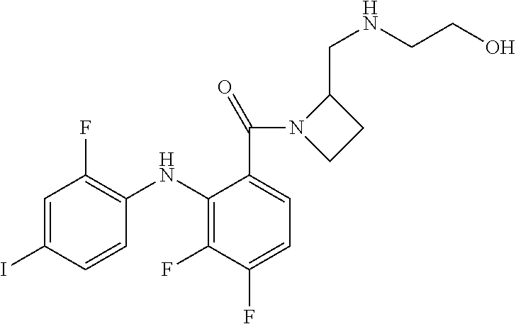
C1=C(C(N2CCC2CNCCO)=O)C(NC2=C(F)C=C(I)C=C2)=C(F)C(F)=C1
